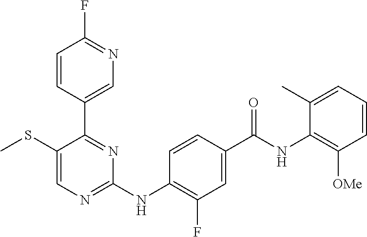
C1=CC(C2=NC(NC3=C(F)C=C(C(NC4=C([OMe])C=CC=C4C)=O)C=C3)=NC=C2SC)=CN=C1F
